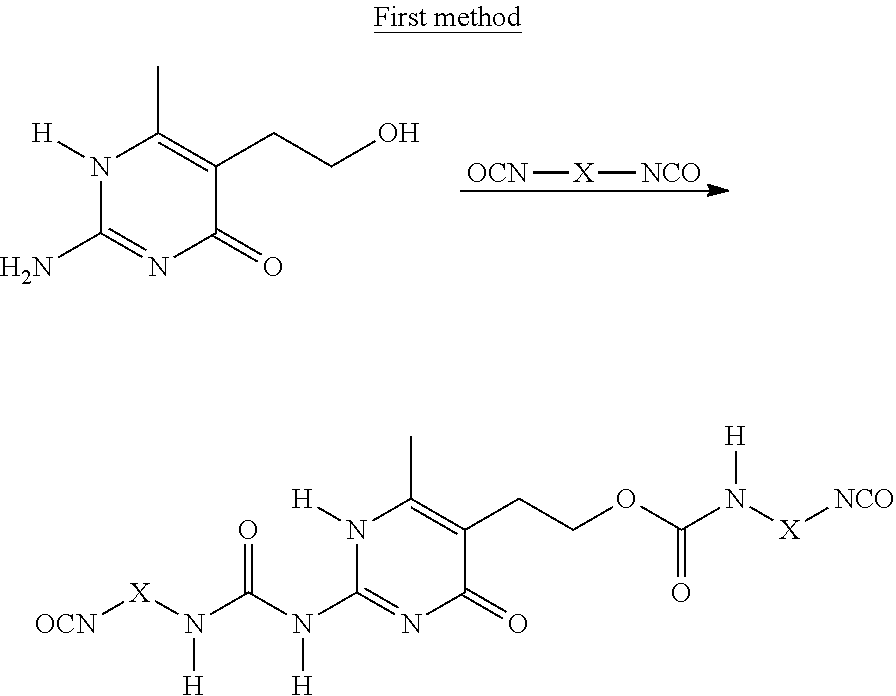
N1([H])C(N)=NC(=O)C(CCO)=C1C.[OCN][X][NCO].[OCN][X]N(C(N(C1=NC(=O)C(CCOC(N([X][NCO])[H])=O)=C(C)N1[H])[H])=O)[H]
